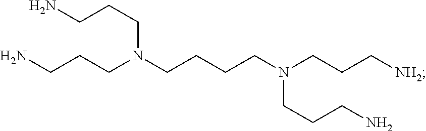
NCCCN(CCCCN(CCC[NH2])CCCN)CCCN
